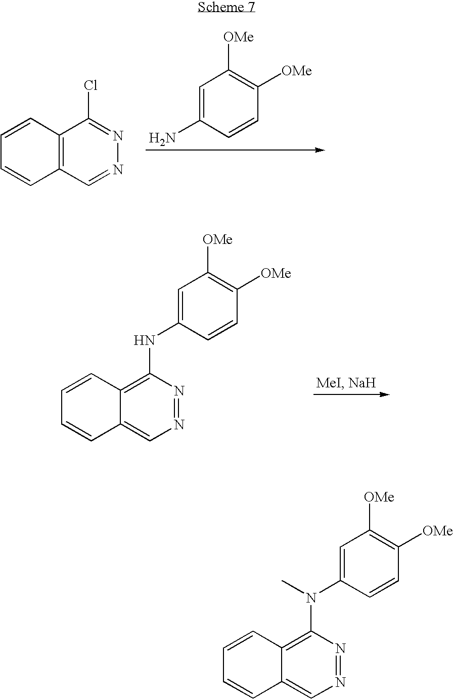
C1=CC2=C(C=C1)C=NN=C2Cl.C1=C(N)C=CC([OMe])=C1[OMe].C1=CC2=C(NC3=CC([OMe])=C([OMe])C=C3)N=NC=C2C=C1.C1=CC2=C(N(C3=CC([OMe])=C([OMe])C=C3)C)N=NC=C2C=C1
